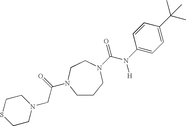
C1CCN(C(=O)N([H])C2=CC=C(C(C)(C)C)C=C2)CCN1C(=O)CN1CCSCC1
